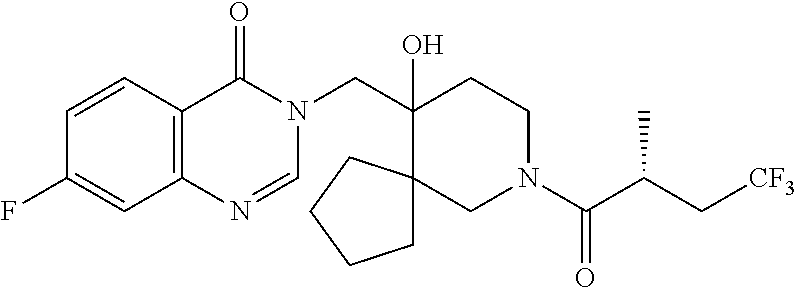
C(C1(O)CCN(C(C(C[CF3])C)=O)CC12CCCC2)N1C(=O)C2=C(N=C1)C=C(F)C=C2
